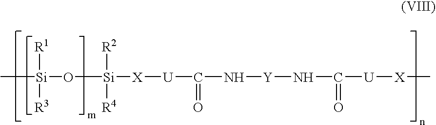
C[Si]([R1])([R3])O[Si]([X][U]C(NC[Y]NC(=O)[U][X]C)=O)([R2])[R4]
